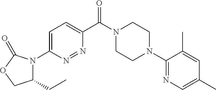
C1=C(C(N2CCN(C3=NC=C(C)C=C3C)CC2)=O)N=NC(N2C(CC)COC2=O)=C1
